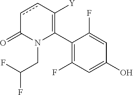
C1(C2=C([Y])ccC(=O)N2CC(F)F)=C(F)C=C(O)C=C1F
